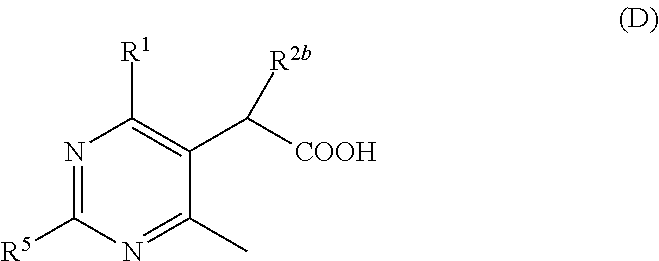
N1=C([R5])N=C(C)C(C([COOH])[R2b])=C1[R1]
